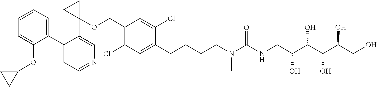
C1(C2=CC=CC=C2OC2CC2)=CC=NC=C1C1(OCC2=C(Cl)C=C(CCCCN(C(NCC(C(C(C(CO)O)O)O)O)=O)C)C(Cl)=C2)CC1
